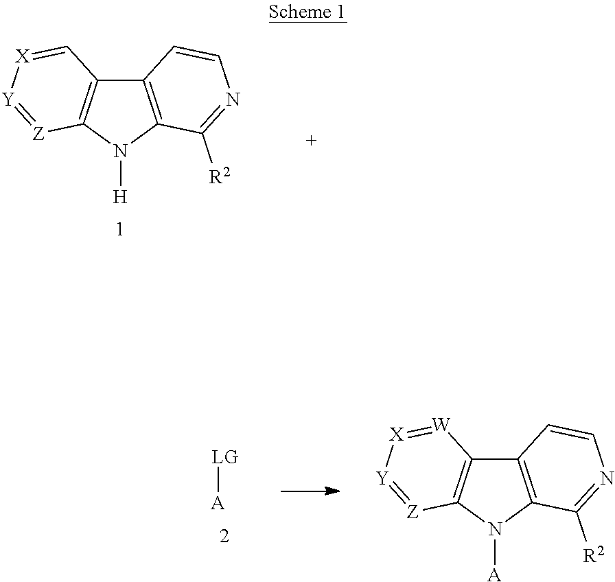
C12=C(N([H])C3=C1C=[X][Y]=[Z]3)C([R2])=NC=C2.C12=C(N([A])C3=C1[W]=[X][Y]=[Z]3)C([R2])=NC=C2.[LG][A]
